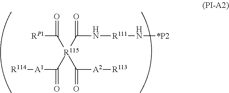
C(=O)([R115](C(N[R111]N[*P2])=O)(C([A1][R114])=O)C([A2][R113])=O)[RP1]
